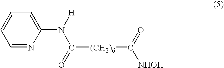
C1=NC(N(C([(CH2)6]C(=O)[NHOH])=O)[H])=CC=C1
